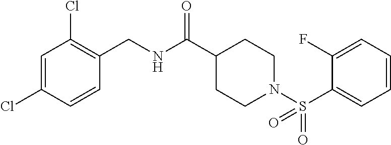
C1=C(Cl)C=CC(CNC(C2CCN(S(C3=CC=CC=C3F)(=O)=O)CC2)=O)=C1Cl
